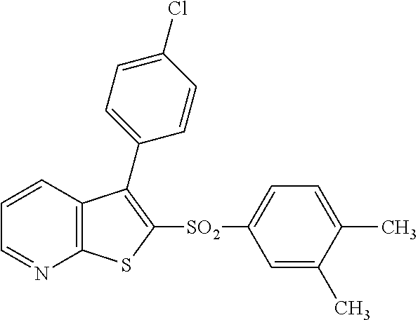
C1=CC2=C(N=C1)SC([SO2]C1=CC=C(C)C(C)=C1)=C2C1=CC=C(Cl)C=C1
